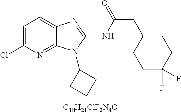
C1=C(Cl)N=C2C(=C1)N=C(NC(=O)CC1CCC(F)(F)CC1)N2C1CCC1.[C18H21ClF2N4O]
